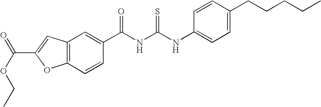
C12=C(C=CC(C(NC(NC3=CC=C(CCCCC)C=C3)=S)=O)=C1)OC(C(OCC)=O)=C2
